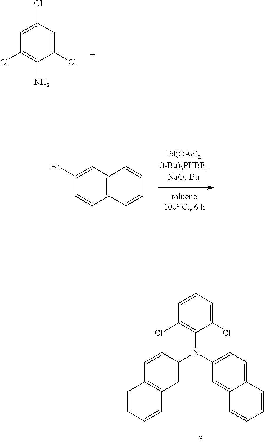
C1=CC=C(Cl)C(N(C2=CC=C3C(=C2)C=CC=C3)C2=CC3=C(C=C2)C=CC=C3)=C1Cl.C1=C(Cl)C=C(Cl)C(N)=C1Cl.C1(Br)=CC2=C(C=C1)C=CC=C2
